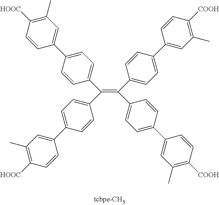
C(=C(C1=CC=C(C2=CC(C)=C([COOH])C=C2)C=C1)C1=CC=C(C2=CC(C)=C([COOH])C=C2)C=C1)(C1=CC=C(C2=CC(C)=C([HOOC])C=C2)C=C1)C1=CC=C(C2=CC(C)=C([HOOC])C=C2)C=C1
